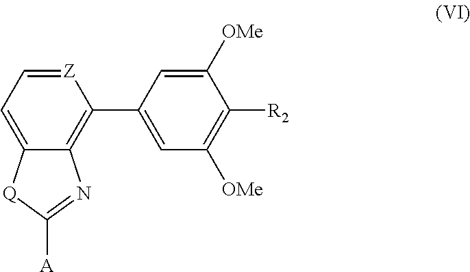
C1=C2C(=C(C3=CC([OMe])=C([R2])C([OMe])=C3)[Z]=C1)N=C([A])[Q]2
